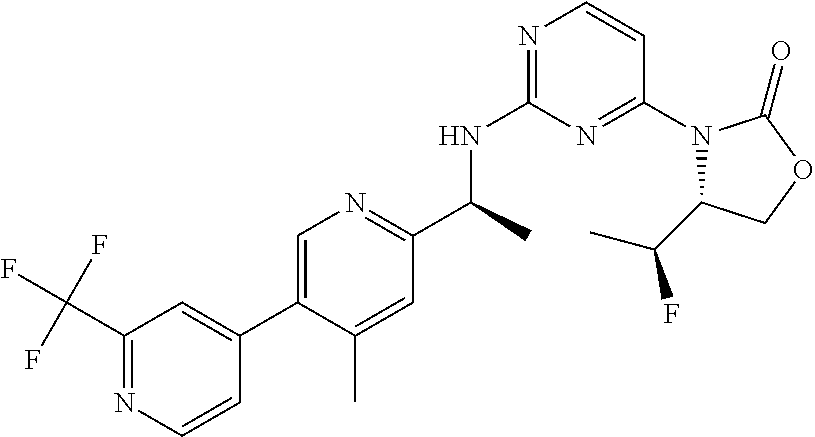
C1(C(F)(F)F)=NC=CC(C2=CN=C(C(NC3=NC=CC(N4C(C(C)F)COC4=O)=N3)C)C=C2C)=C1
